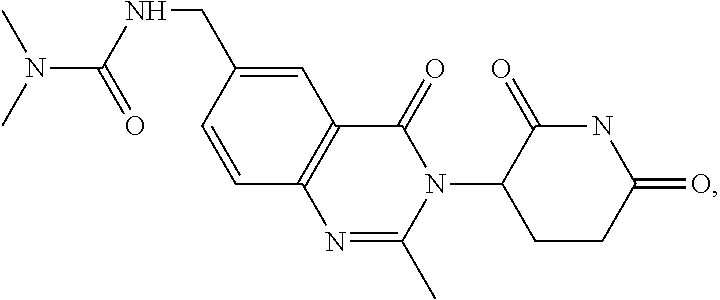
C12=C(C=C(CNC(N(C)C)=O)C=C1)C(=O)N(C1CCC(=O)NC1=O)C(C)=N2
